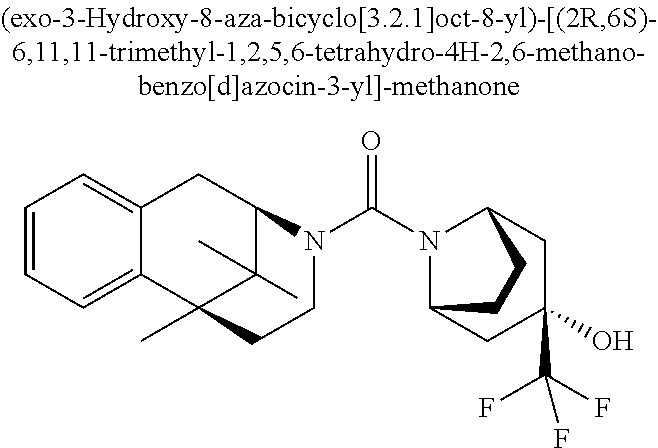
C1=CC=C2C(=C1)CC1C(C)(C)C2(C)CCN1C(N1C2CC(O)(C(F)(F)F)CC1CC2)=O
